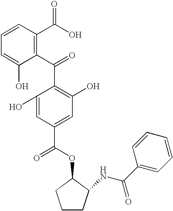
C1=CC(C(O)=O)=C(C(=O)C2=C(O)C=C(C(OC3C(NC(C4=CC=CC=C4)=O)CCC3)=O)C=C2O)C(O)=C1
